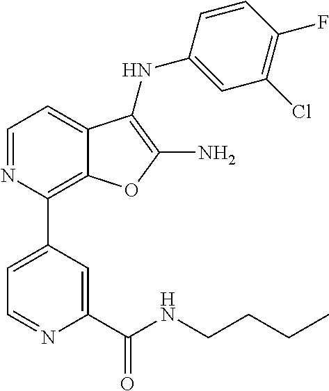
N1=CC=C2C(=C1C1=CC=NC(C(NCCCC)=O)=C1)OC(N)=C2NC1=CC(Cl)=C(F)C=C1
